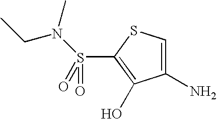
C(N(C)S(C1=C(O)C(N)=CS1)(=O)=O)C
